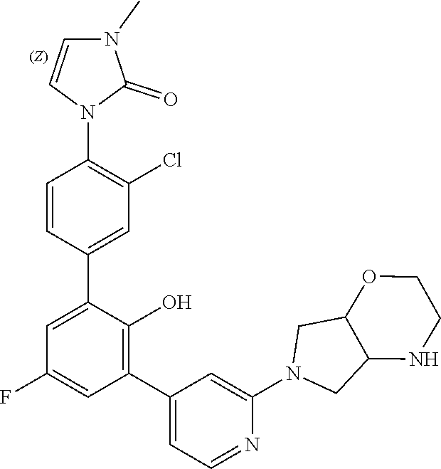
C1CNC2CN(C3=CC(C4=C(O)C(C5=CC(Cl)=C(N6C=CN(C)C6=O)C=C5)=CC(F)=C4)=CC=N3)CC2O1
